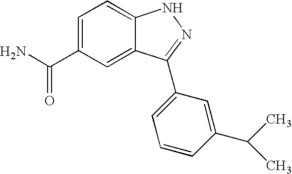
C1=C(C(N)=O)C=C2C(=C1)NN=C2C1=CC=CC(C(C)C)=C1
